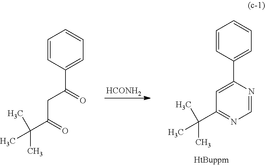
[HCONH2].C1=CC(C2=CC(C(C)(C)C)=NC=N2)=CC=C1.C1=CC(C(CC(=O)C(C)(C)C)=O)=CC=C1
